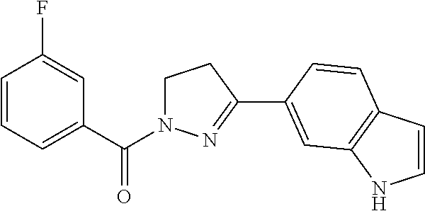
C1=CC=C(C(=O)N2CCC(C3=CC4=C(C=CN4)C=C3)=N2)C=C1F
